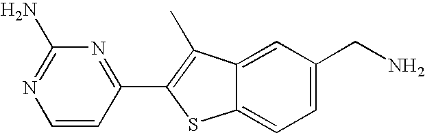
C1=CC(C2=C(C)C3=CC(CN)=CC=C3S2)=NC(N)=N1
